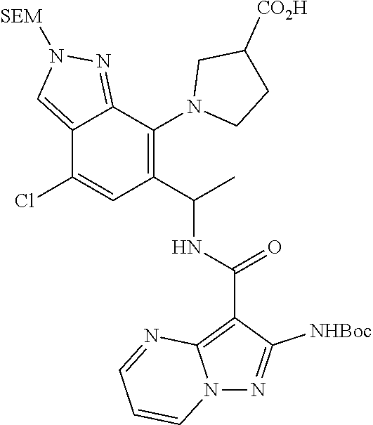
C12=CN([SEM])N=C1C(N1CCC([CO2H])C1)=C(C(NC(C1=C3N(N=C1[NHBoc])C=CC=N3)=O)C)C=C2Cl
